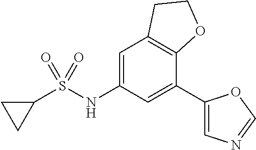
C1=C(NS(C2CC2)(=O)=O)C=C(C2=CN=CO2)C2=C1CCO2
